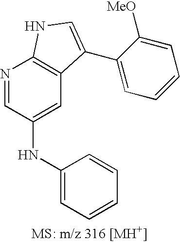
C1(NC2=CC=CC=C2)=CC2=C(N=C1)NC=C2C1=CC=CC=C1[MeO]
